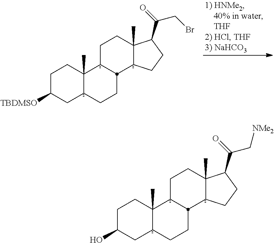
C1C(O)CC2C(C)(C1)C1CCC3(C)C(C(=O)C[NMe2])CCC3C1CC2.C1C([TBDMSO])CC2C(C)(C1)C1CCC3(C)C(C(=O)CBr)CCC3C1CC2
